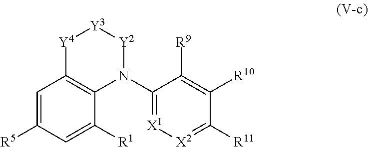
C1=C([R5])C=C([R1])C2=C1[Y4][Y3][Y2]N2C1=[X1][X2]=C([R11])C([R10])=C1[R9]
